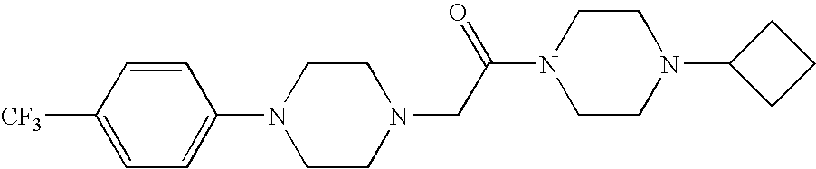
N1(CC(N2CCN(C3CCC3)CC2)=O)CCN(C2=CC=C([CF3])C=C2)CC1
